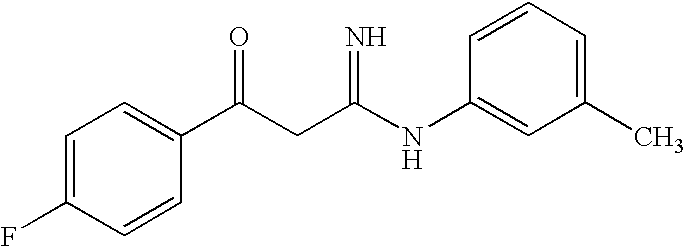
C1=C(F)C=CC(C(CC(NC2=CC(C)=CC=C2)=N)=O)=C1
